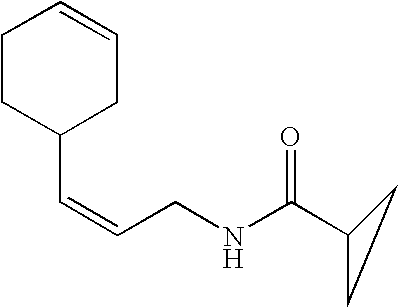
C(=CCNC(C1CC1)=O)C1CC=CCC1
